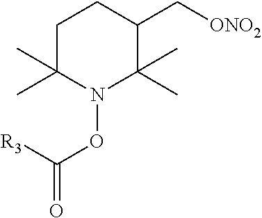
O(C(=O)[R3])N1C(C)(C)CCC(C[ONO2])C1(C)C
